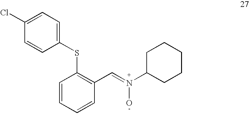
C1=CC=CC(C=N(C2CCCCC2)O)=C1SC1=CC=C(Cl)C=C1
